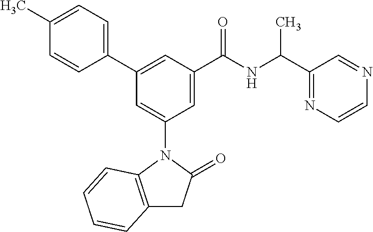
C1(C)=CC=C(C2=CC(C(NC(C3=NC=CN=C3)C)=O)=CC(N3C4=C(CC3=O)C=CC=C4)=C2)C=C1
